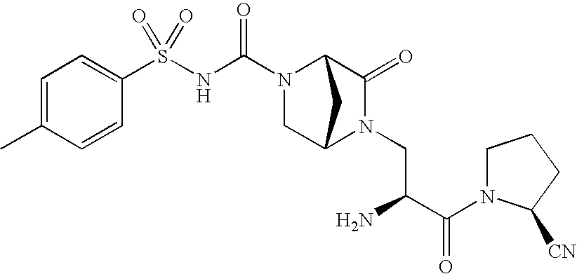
N(C(=O)N1CC2N(CC(C(N3C([CN])CCC3)=O)N)C(=O)C1C2)S(C1=CC=C(C)C=C1)(=O)=O
